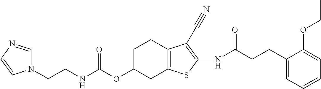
C(NC(OC1CC2=C(CC1)C(C#N)=C(NC(CCC1=CC=CC=C1OCC)=O)S2)=O)CN1C=NC=C1
